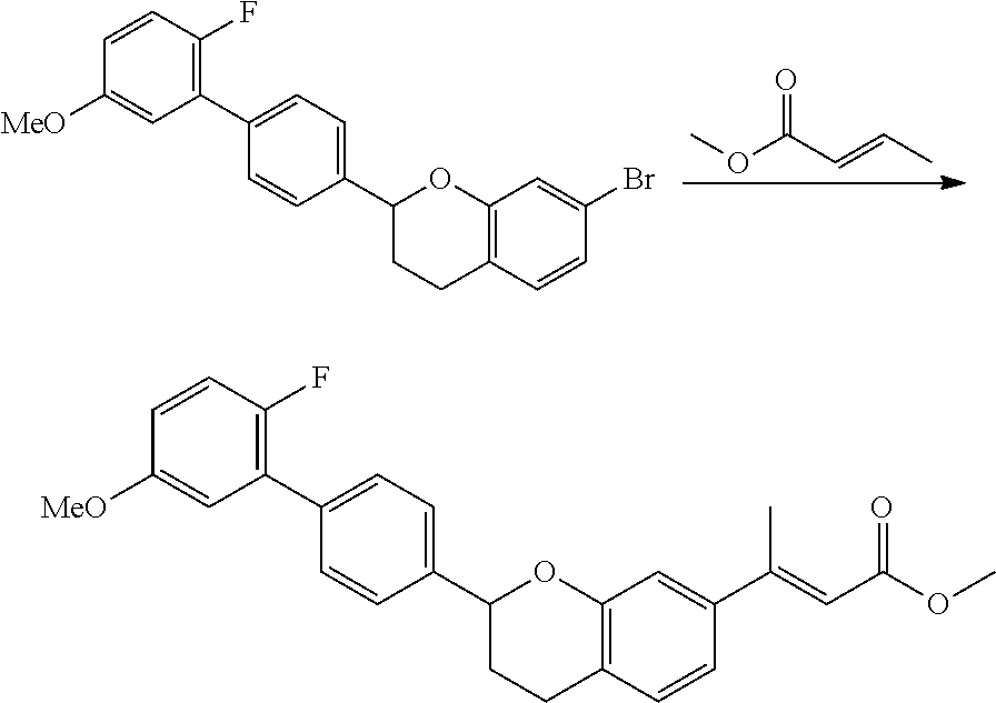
C1(C2=C(F)C=CC([MeO])=C2)=CC=C(C2CCC3=C(O2)C=C(Br)C=C3)C=C1.O(C(C=CC)=O)C.C1(C2=C(F)C=CC([MeO])=C2)=CC=C(C2CCC3=C(O2)C=C(C(=CC(OC)=O)C)C=C3)C=C1
